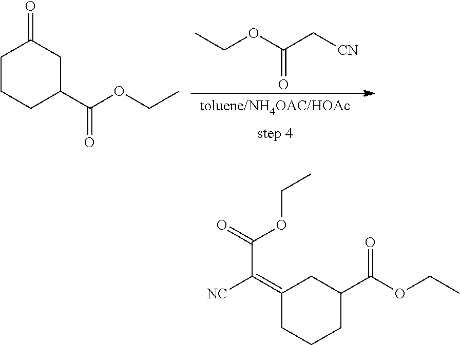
CCOC(C[CN])=O.C1CCC(C(OCC)=O)CC1=O.C1(=C([NC])C(=O)OCC)CCCC(C(OCC)=O)C1
